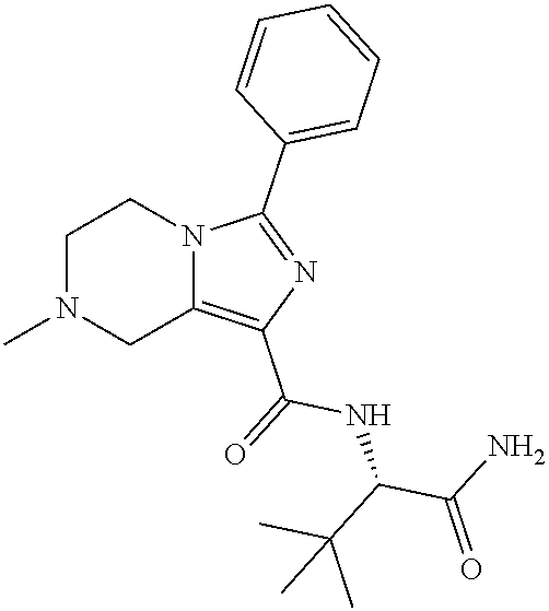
C1N(C)CC2=C(C(=O)NC(C(N)=O)C(C)(C)C)N=C(C3=CC=CC=C3)N2C1
